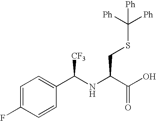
C1=C(F)C=CC(C(NC(C(O)=O)CSC([Ph])([Ph])[Ph])[CF3])=C1
